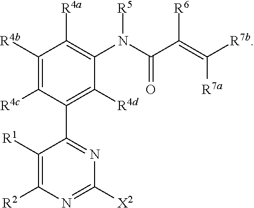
C1([R1])=C([R2])N=C([X2])N=C1C1=C([R4d])C(N(C(C(=C([R7b])[R7a])[R6])=O)[R5])=C([R4a])C([R4b])=C1[R4c]
